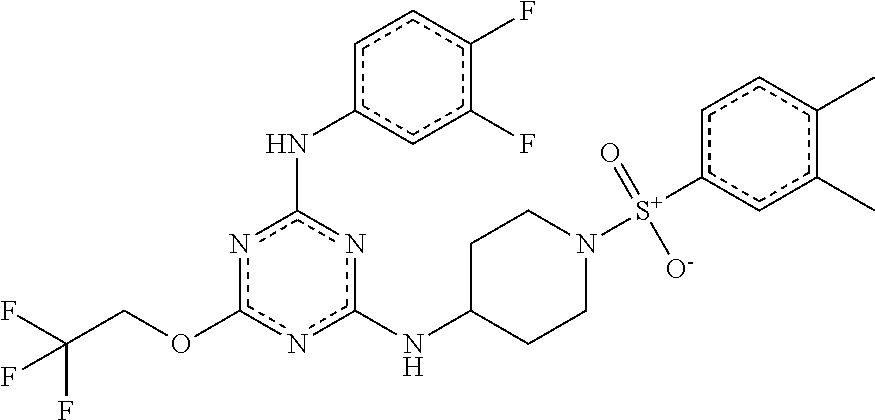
C(COc1nc(NC2CCN([S+](c3ccc(C)c(C)c3)([O-])=O)CC2)nc(Nc2ccc(F)c(F)c2)n1)(F)(F)F
